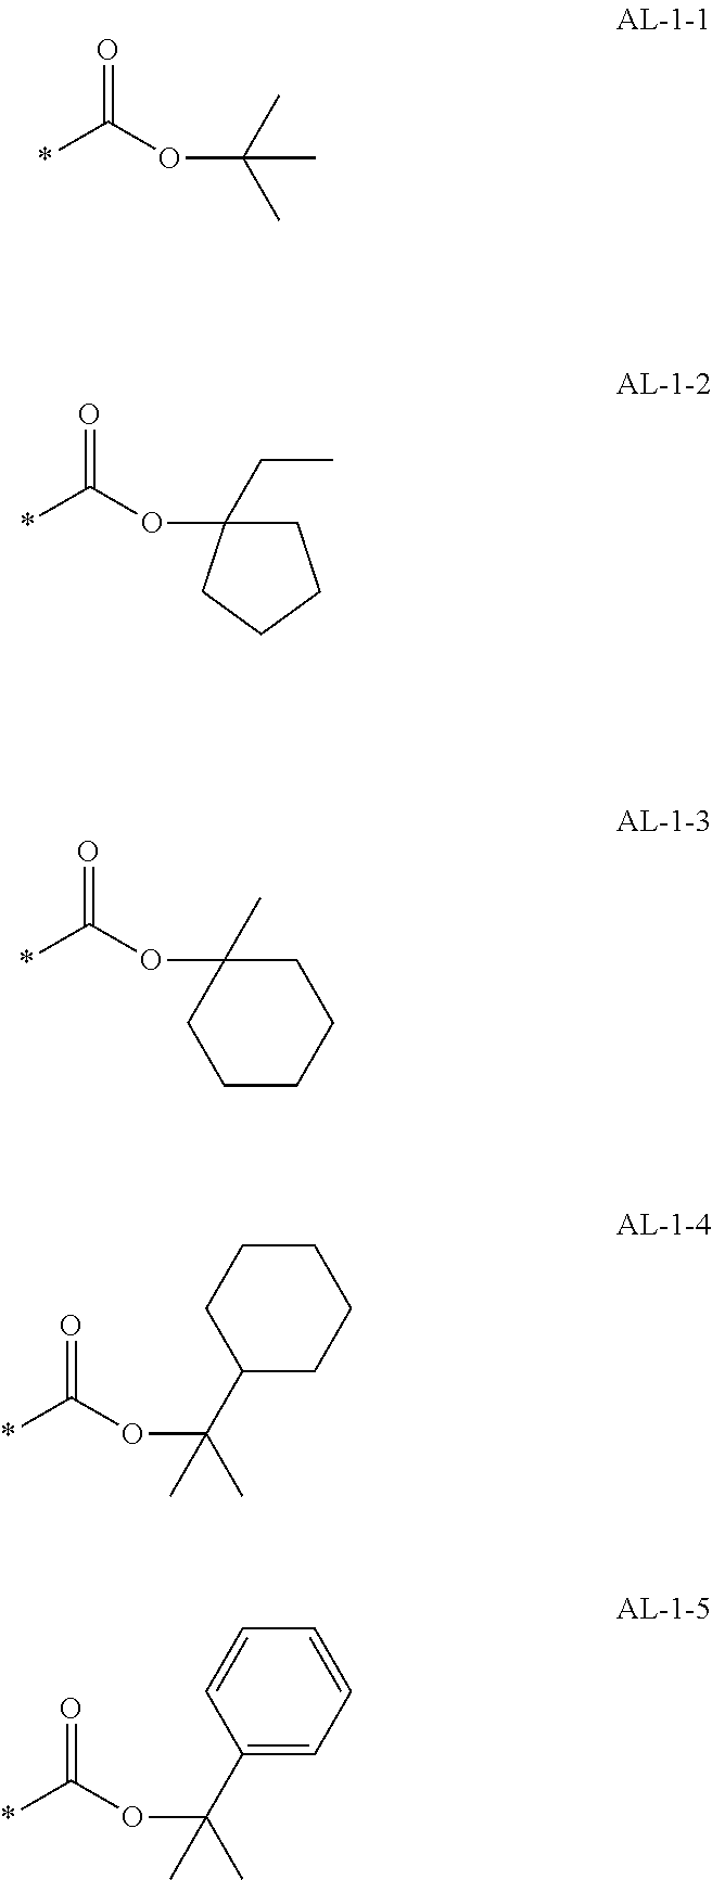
O=C(OC(C)(C)C)*.O=C(OC1(CC)CCCC1)*.O=C(OC1(C)CCCCC1)*.O=C(OC(C)(C)C1CCCCC1)*.O=C(OC(C)(C)C1=CC=CC=C1)*
